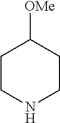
C1CNCCC1[OMe]
